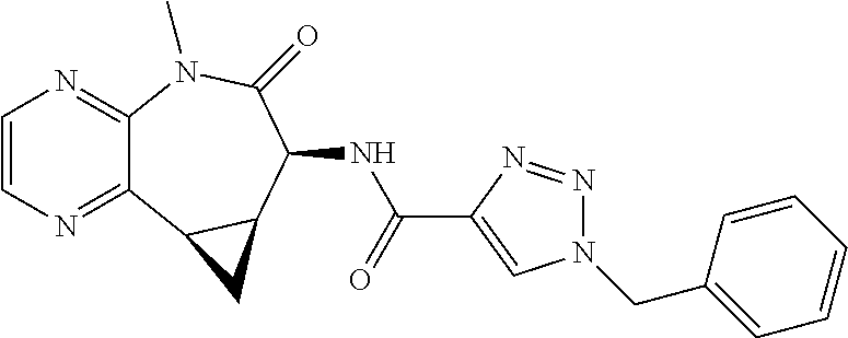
C1=CN=C2C(=N1)N(C)C(=O)C(NC(C1=CN(CC3=CC=CC=C3)N=N1)=O)C1C2C1
